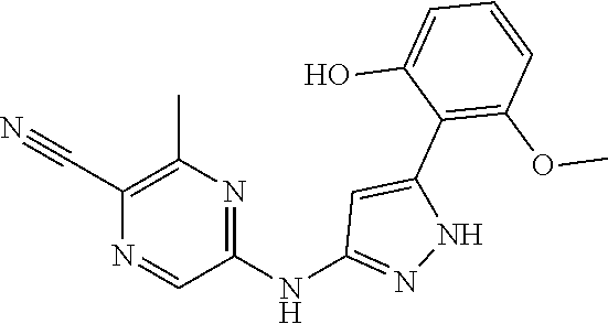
C1(NC2=NNC(C3=C(OC)C=CC=C3O)=C2)=NC(C)=C(C#N)N=C1
